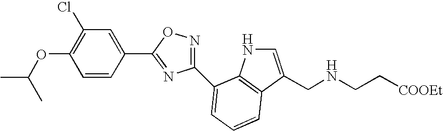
C1(C2=NC(C3=CC=CC4=C3NC=C4CNCC[COOEt])=NO2)=CC(Cl)=C(OC(C)C)C=C1
